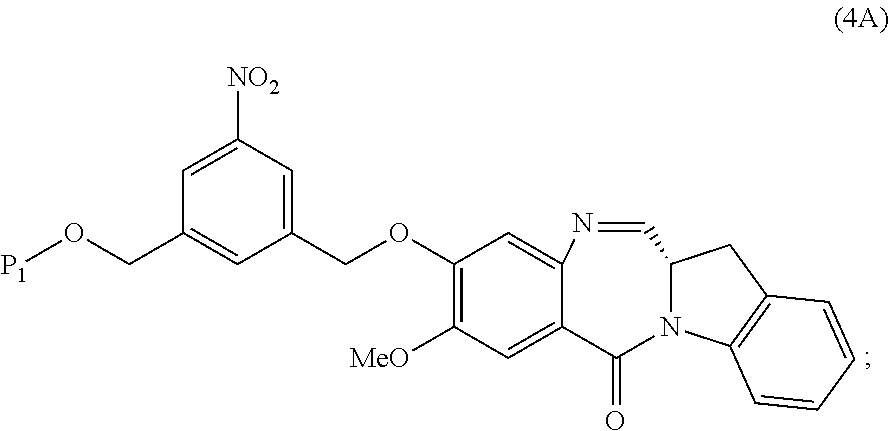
C1(OCC2=CC([NO2])=CC(CO[P1])=C2)=C([MeO])C=C2C(=C1)N=CC1CC3=C(C=CC=C3)N1C2=O
